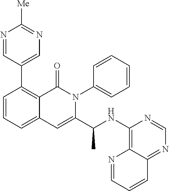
C1=CC=C2C(=C1C1=CN=C([Me])N=C1)C(=O)N(C1=CC=CC=C1)C(C(NC1=C3N=CC=CC3=NC=N1)C)=C2
